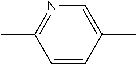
C1=C(C)C=CC(C)=N1
